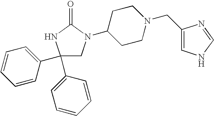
C1(C2=CC=CC=C2)(C2=CC=CC=C2)CN(C2CCN(CC3=CNC=N3)CC2)C(=O)N1
